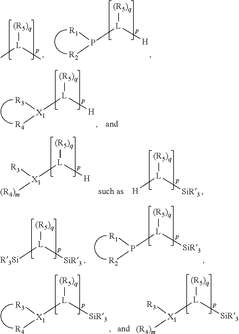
P([L]([H])[(R5)q])([R2])[R1].C[L](C)[(R5)q].[X1]([L]([H])[(R5)q])([R4])[R3].[X1]([L]([H])[(R5)q])([(R4)m])[R3].[H][L]([SiR3])[(R5)q].[R3Si][L]([SiR3])[(R5)q].P([L]([SiR3])[(R5)q])([R2])[R1].[X1]([L]([SiR3])[(R5)q])([R4])[R3].[X1]([L]([SiR3])[(R5)q])([(R4)m])[R3]
